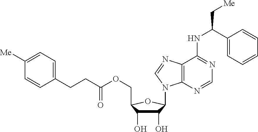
C(C1=CC=CC=C1)(NC1=NC=NC2=C1N=CN2C1C(O)C(O)C(COC(CCC2=CC=C([Me])C=C2)=O)O1)C[Me]
